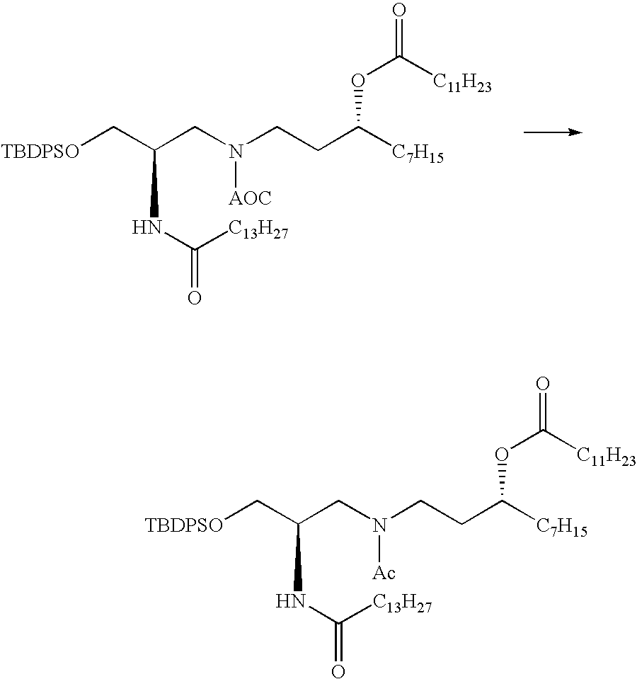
C(CN(CCC([C7H15])OC(=O)[C11H23])[AOC])(NC([C13H27])=O)C[TBDPSO].C(CN(CCC([C7H15])OC(=O)[C11H23])[Ac])(NC([C13H27])=O)C[TBDPSO]
